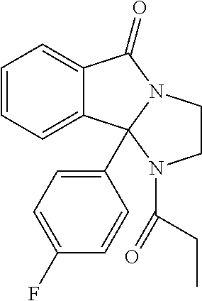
C12=CC=CC=C1C1(C3=CC=C(F)C=C3)N(C2=O)CCN1C(=O)CC
